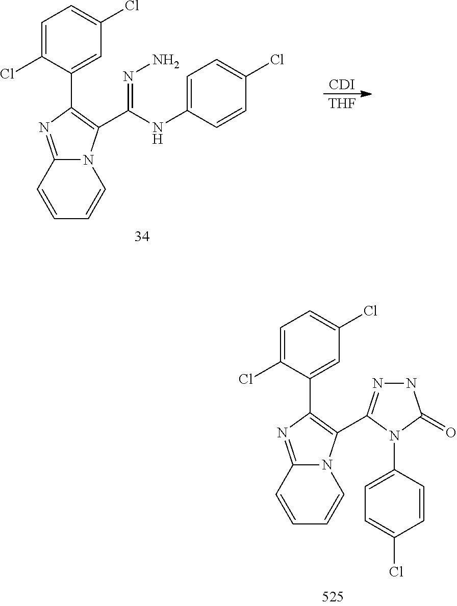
N12C(=NC(C3=CC(Cl)=CC=C3Cl)=C1C1=NNC(=O)N1C1=CC=C(Cl)C=C1)C=CC=C2.N12C(=NC(C3=CC(Cl)=CC=C3Cl)=C1C(NC1=CC=C(Cl)C=C1)=NN)C=CC=C2.[CDI].[THF]
